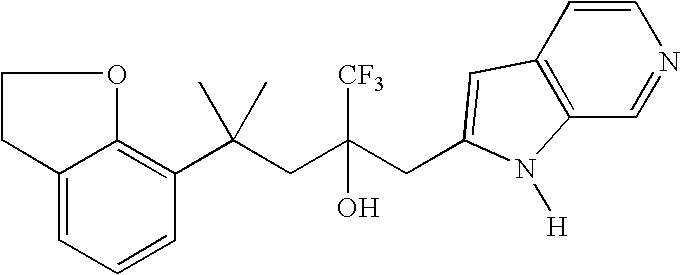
C12=CC=CC(C(CC(CC3=CC4=C(C=NC=C4)N3[H])([CF3])O)(C)C)=C1OCC2
